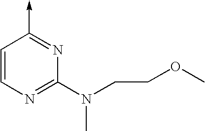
C1=CN=C(N(CCOC)C)N=C1->C
